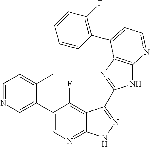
C1=NC=C(C2=CN=C3C(=C2F)C(C2=NC4=C(N2)N=CC=C4C2=C(F)C=CC=C2)=NN3)C(C)=C1
